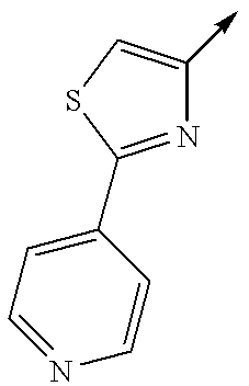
C1=NC=CC(C2=NC(->C)=CS2)=C1
